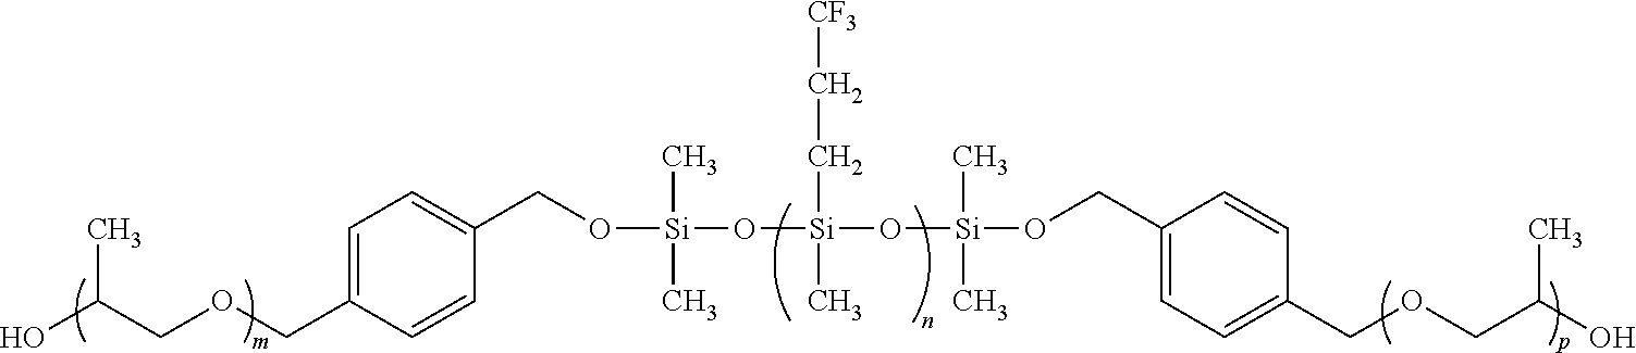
O([Si](O[Si](O[Si](OCC1=CC=C(COCC(O)C)C=C1)(C)C)(C)CC[CF3])(C)C)CC1=CC=C(COCC(O)C)C=C1
